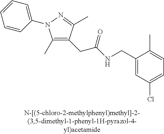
N(C(=O)CC1=C(C)N(C2=CC=CC=C2)N=C1C)CC1=CC(Cl)=CC=C1C
